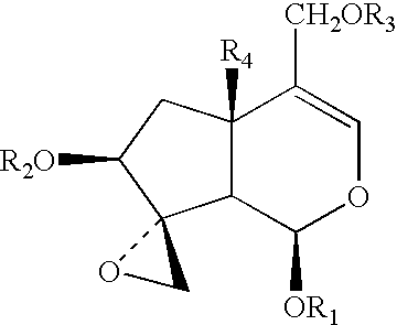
C12([R4])C(C([OR1])OC=C1[CH2OR3])C1(C([R2O])C2)OC1
